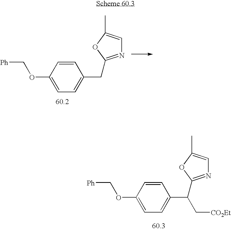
C1=CC(CC2=NC=C(C)O2)=CC=C1OC[Ph].C1=CC(C(C2=NC=C(C)O2)C[CO2Et])=CC=C1OC[Ph]
